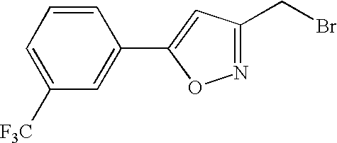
C1=CC=C([F3C])C=C1C1=CC(CBr)=NO1
